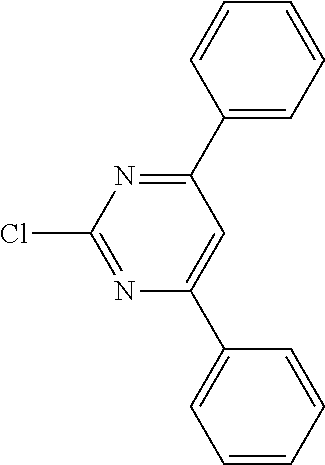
N1=C(Cl)N=C(C2=CC=CC=C2)C=C1C1=CC=CC=C1
